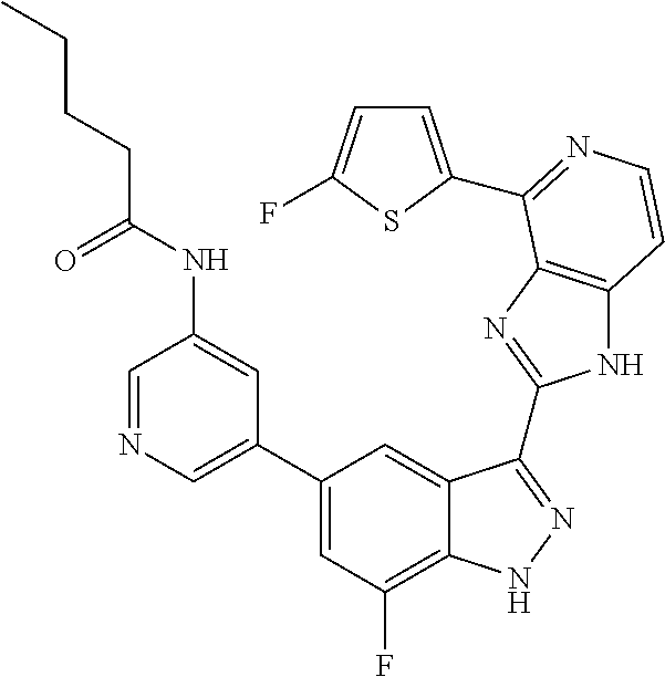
C1=C(C2=CC(F)=C3C(=C2)C(C2=NC4=C(N2)C=CN=C4C2=CC=C(F)S2)=NN3)C=C(NC(CCCC)=O)C=N1
